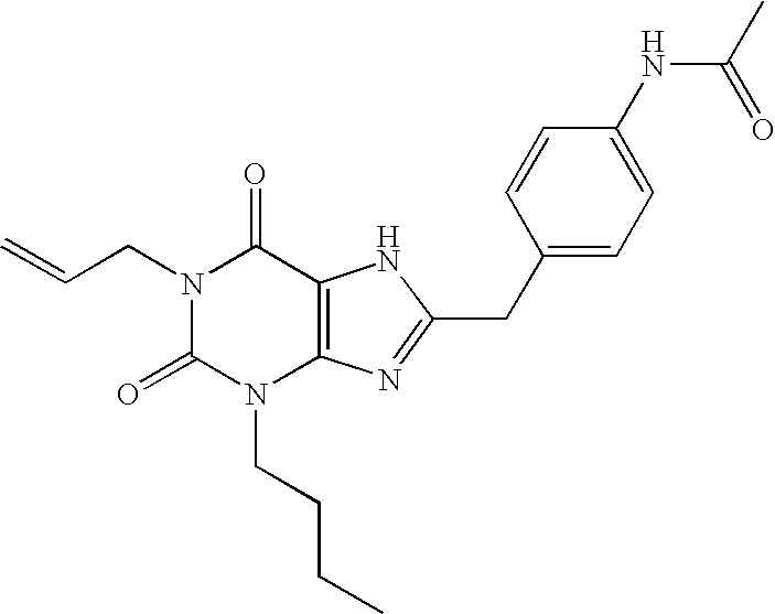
N1(CC=C)C(=O)N(CCCC)C2=C(C1=O)NC(CC1=CC=C(NC(=O)C)C=C1)=N2
